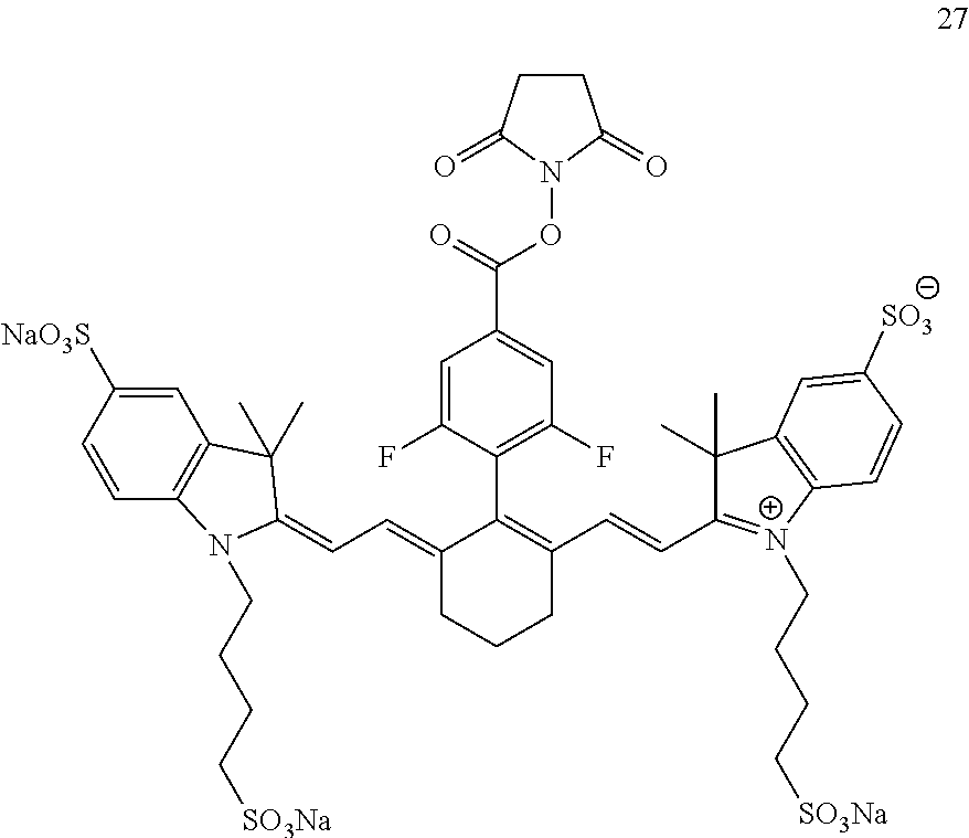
C1=C(F)C(C2=C(C=CC3=[N+](CCCC[SO3Na])C4=C(C3(C)C)C=C([SO3])C=C4)CCCC2=CC=C2N(CCCC[SO3Na])C3=C(C=C([NaO3S])C=C3)C2(C)C)=C(F)C=C1C(=O)ON1C(=O)CCC1=O
